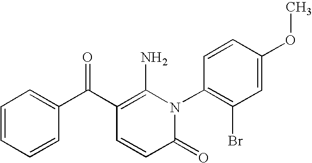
C1(=O)N(C2=C(Br)C=C(OC)C=C2)C(N)=C(C(C2=CC=CC=C2)=O)C=C1
